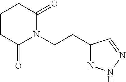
C1C(=O)N(CCC2=NNN=C2)C(=O)CC1
